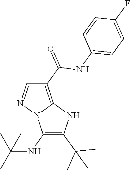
C1(NC(C)(C)C)=C(C(C)(C)C)NC2=C(C(=O)NC3=CC=C(F)C=C3)C=NN12
